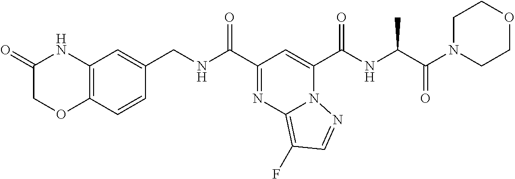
C12=C(C=CC(CNC(C3=NC4=C(F)C=NN4C(C(NC(C(=O)N4CCOCC4)C)=O)=C3)=O)=C1)OCC(=O)N2
